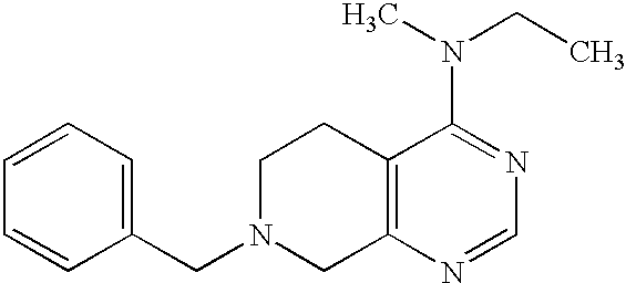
C12=C(N=CN=C1N(CC)C)CN(CC1=CC=CC=C1)CC2
